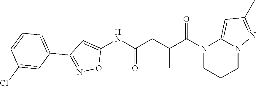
C1(NC(CC(C(N2CCCN3C2=CC(C)=N3)=O)C)=O)=CC(C2=CC=CC(Cl)=C2)=NO1
